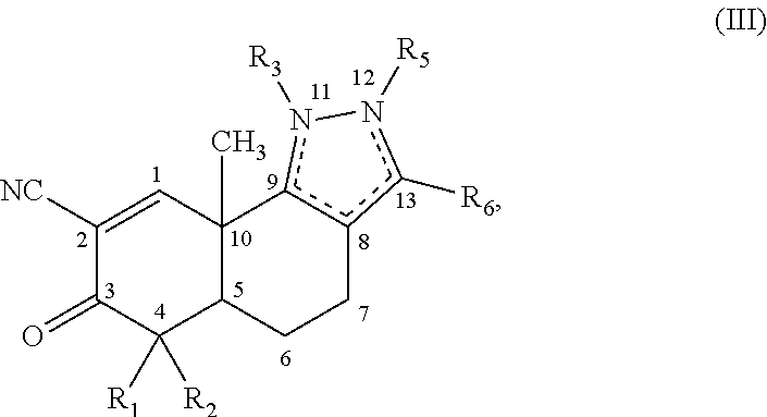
C1([NC])=CC2(C)C(C([R1])([R2])C1=O)CCc1c2n([R3])-n([R5])c1[R6]
